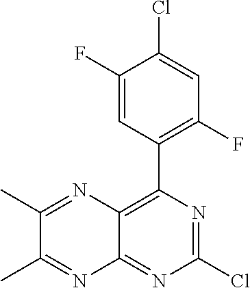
C1(Cl)=NC(C2=C(F)C=C(Cl)C(F)=C2)=C2C(=N1)N=C(C)C(C)=N2
